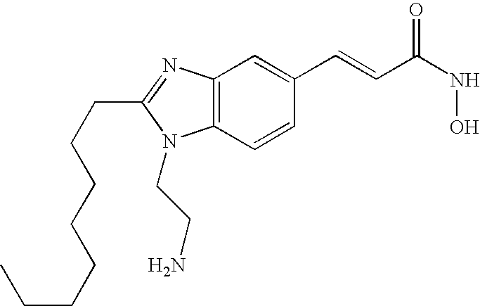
C12=C(C=CC(C=CC(NO)=O)=C1)N(CCN)C(CCCCCCCC)=N2
